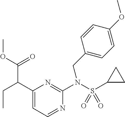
N(S(=O)(=O)C1CC1)(C1=NC(C(CC)C(OC)=O)=CC=N1)CC1=CC=C(OC)C=C1
